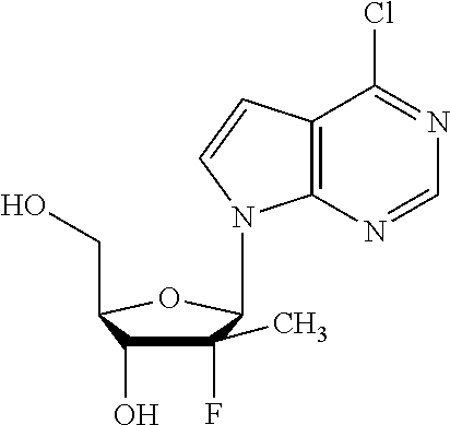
C1(F)(C)C(O)C(CO)OC1N1C2=C(C=C1)C(Cl)=NC=N2
